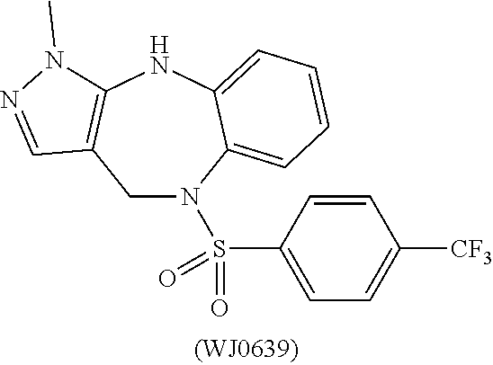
C1N(S(C2=CC=C([CF3])C=C2)(=O)=O)C2=CC=CC=C2NC2=C1C=NN2C
